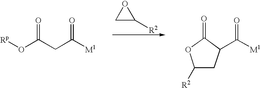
C1C([R2])O1.[Rp]OC(CC([M1])=O)=O.C([M1])(=O)C1CC([R2])OC1=O
